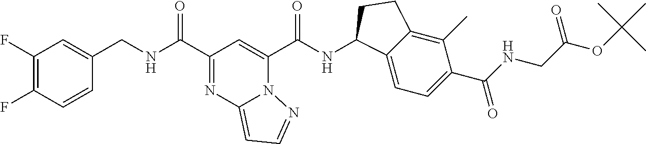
C1(F)=C(F)C=CC(CNC(C2=NC3=CC=NN3C(C(NC3C4=CC=C(C(=O)NCC(=O)OC(C)(C)C)C(C)=C4CC3)=O)=C2)=O)=C1
